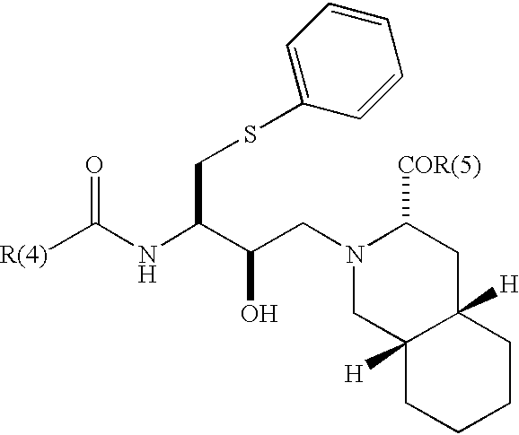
[R(4)]C(NC(C(CN1CC2([H])C([H])(CC1[COR(5)])CCCC2)O)CSC1=CC=CC=C1)=O
